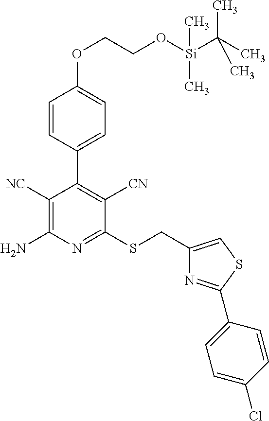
C1([NC])=C(N)N=C(SCC2=CSC(C3=CC=C(Cl)C=C3)=N2)C([CN])=C1C1=CC=C(OCCO[Si](C(C)(C)C)(C)C)C=C1
